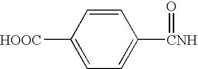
C1=CC([HOOC])=CC=C1[CNH]=O
